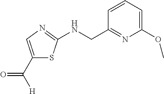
C1(C([H])=O)=CN=C(NCC2=NC(OC)=CC=C2)S1
